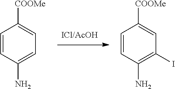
C1=CC(N)=CC=C1[COOMe].C1=CC(N)=C(I)C=C1[COOMe]
